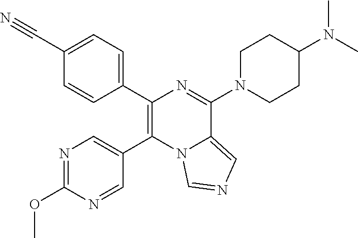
C1(C2=C(C3=CN=C(OC)N=C3)N3C(=CN=C3)C(N3CCC(N(C)C)CC3)=N2)=CC=C(C#N)C=C1
